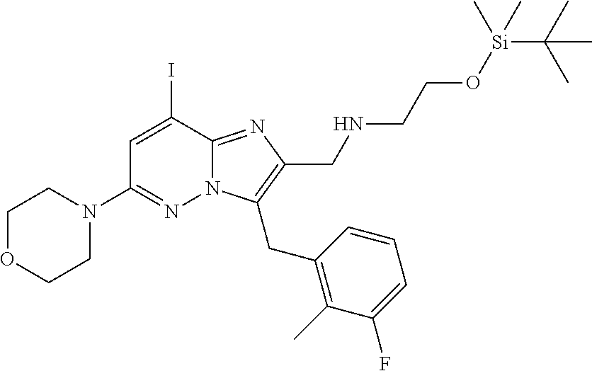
IC1=CC(N2CCOCC2)=NN2C1=NC(CNCCO[Si](C(C)(C)C)(C)C)=C2CC1=C(C)C(F)=CC=C1
